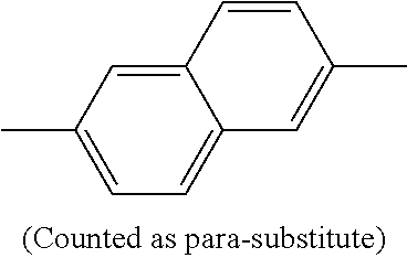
C1=CC(C)=CC2=CC=C(C)C=C12
